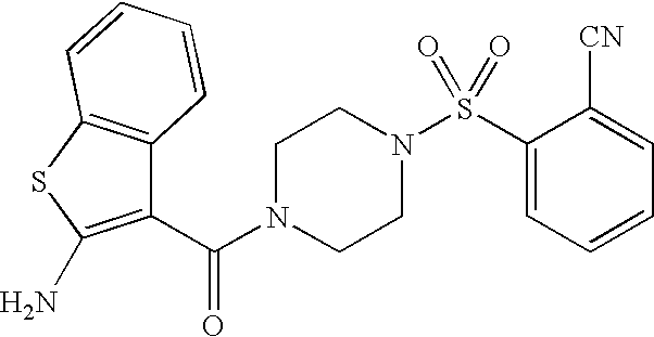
C1(C(=O)N2CCN(S(=O)(C3=CC=CC=C3[CN])=O)CC2)=C(N)SC2=C1C=CC=C2
